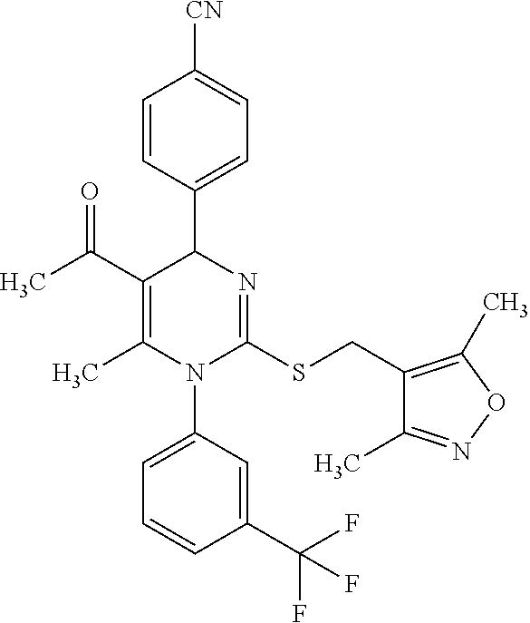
C1=CC(C2C(C(C)=O)=C(C)N(C3=CC=CC(C(F)(F)F)=C3)C(SCC3=C(C)ON=C3C)=N2)=CC=C1[CN]
